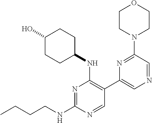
N1=C(NCCCC)N=CC(C2=CN=CC(N3CCOCC3)=N2)=C1NC1CCC(O)CC1
